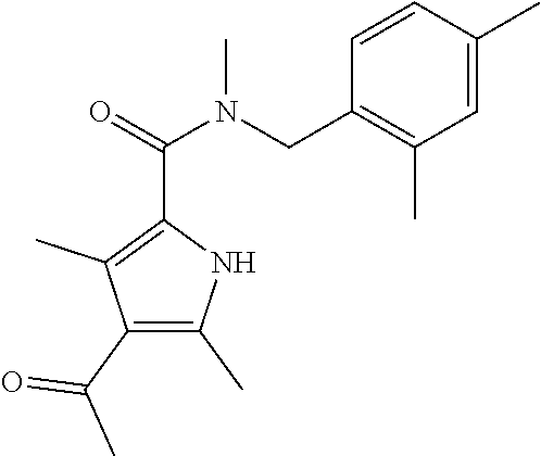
C1(C(C)=O)=C(C)NC(C(=O)N(CC2=C(C)C=C(C)C=C2)C)=C1C
